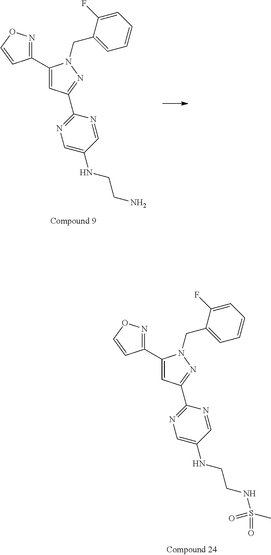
C1(C2=CC(C3=NC=C(NCCNS(=O)(=O)C)C=N3)=NN2CC2=CC=CC=C2F)=NOC=C1.C1(C2=CC(C3=NC=C(NCCN)C=N3)=NN2CC2=CC=CC=C2F)=NOC=C1
